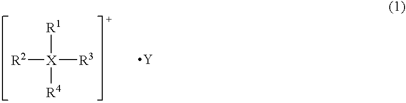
[R2][X]([R1])([R4])[R3].[Y]
